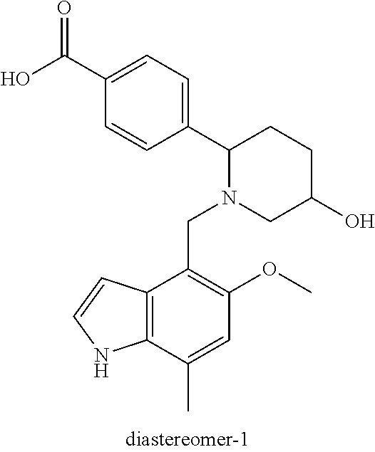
C1(C(O)=O)=CC=C(C2N(CC3=C(OC)C=C(C)C4=C3C=CN4)CC(O)CC2)C=C1
